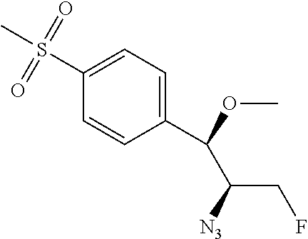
C1(C(C(CF)[N3])OC)=CC=C(S(C)(=O)=O)C=C1
